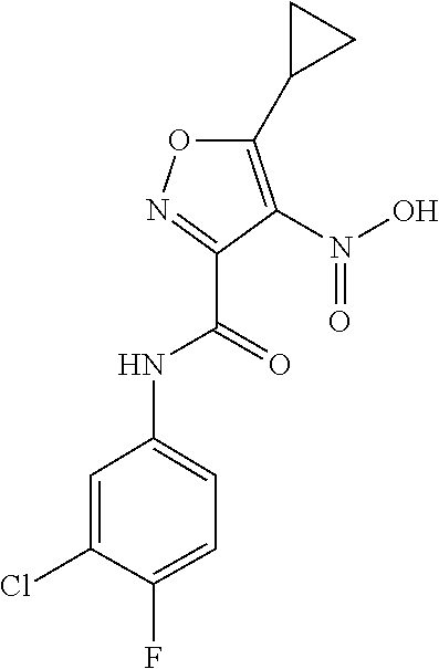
C1(NC(C2=NOC(C3CC3)=C2N(O)=O)=O)=CC=C(F)C(Cl)=C1
